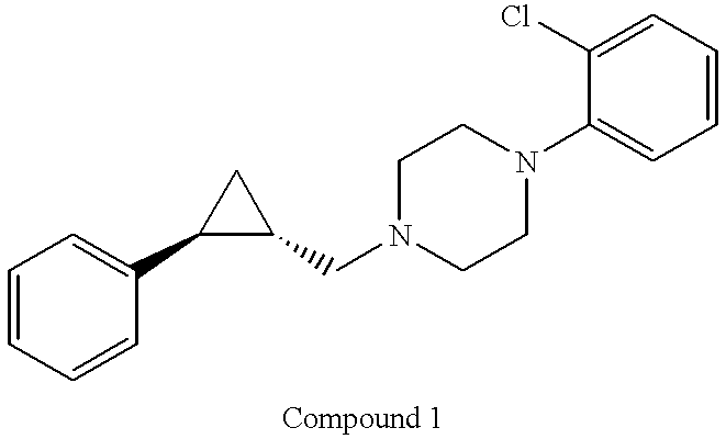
C1=CC=CC(C2C(CN3CCN(C4=CC=CC=C4Cl)CC3)C2)=C1
